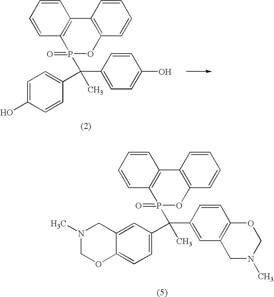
C12=C(C3=C(C=CC=C3)OP1(=O)C(C1=CC=C(O)C=C1)(C1=CC=C(O)C=C1)C)C=CC=C2.C12=C(C3=C(C=CC=C3)OP1(=O)C(C1=CC3=C(C=C1)OCN(C)C3)(C1=CC=C3C(=C1)CN(C)CO3)C)C=CC=C2
